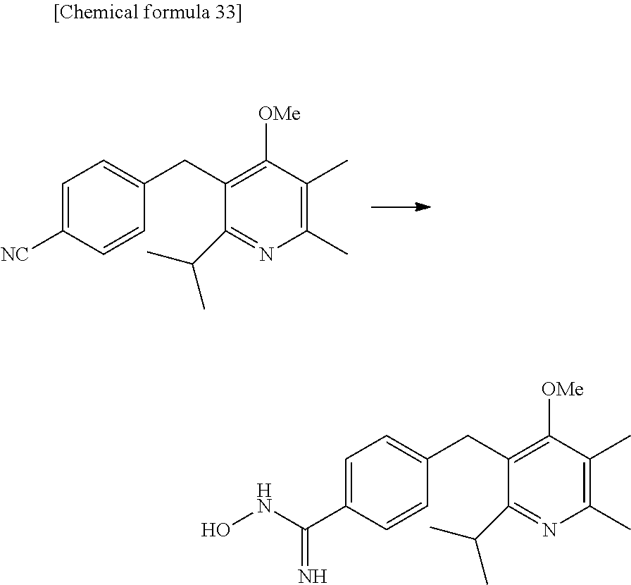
C1(CC2=CC=C([NC])C=C2)=C([OMe])C(C)=C(C)N=C1C(C)C.C1(CC2=CC=C(C(NO)=N)C=C2)=C([OMe])C(C)=C(C)N=C1C(C)C
